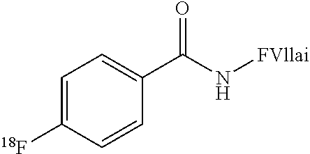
C1=C([18F])C=CC(C(N[FVllai])=O)=C1
